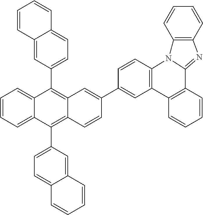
C12=C(C3=CC=C4C(=C3)C=CC=C4)C3=CC=CC=C3C(C3=CC=C4C(=C3)C=CC=C4)=C1C=CC(C1=CC3=C(C=C1)N1C(=NC4=C1C=CC=C4)C1=C3C=CC=C1)=C2
